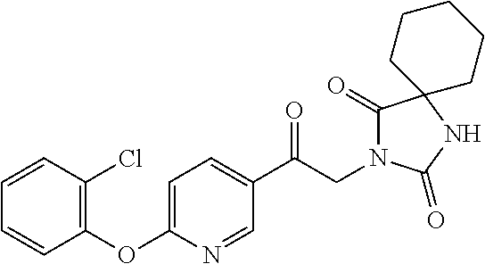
C1(C(CN2C(=O)C3(NC2=O)CCCCC3)=O)=CC=C(OC2=C(Cl)C=CC=C2)N=C1
